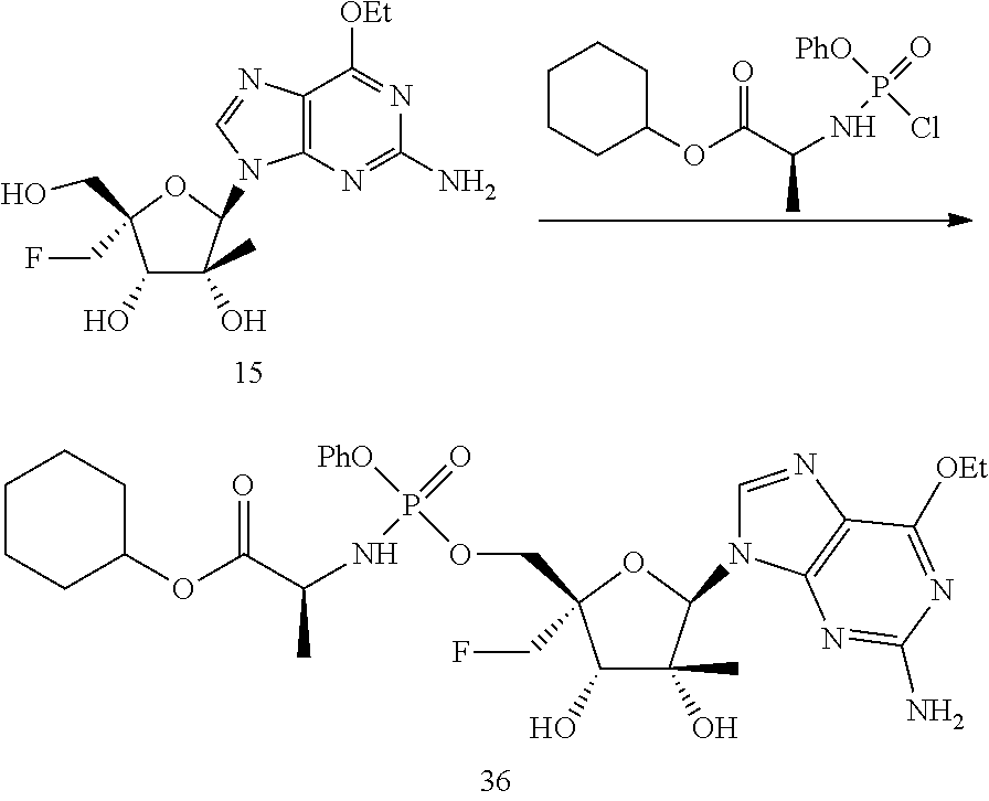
ClP([PhO])(=O)NC(C(OC1CCCCC1)=O)C.C1(O)C(C)(O)C(N2C3=C(C([OEt])=NC(N)=N3)N=C2)OC1(CO)CF.C1(O)C(C)(O)C(N2C3=C(C([OEt])=NC(N)=N3)N=C2)OC1(COP([PhO])(=O)NC(C(OC1CCCCC1)=O)C)CF
